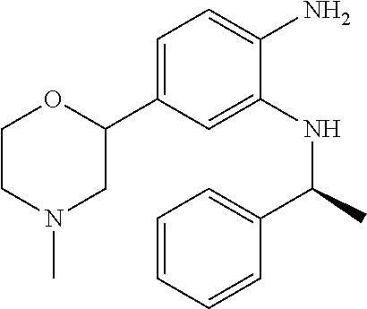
C1=C(C2OCCN(C)C2)C=C(NC(C)C2=CC=CC=C2)C(N)=C1
